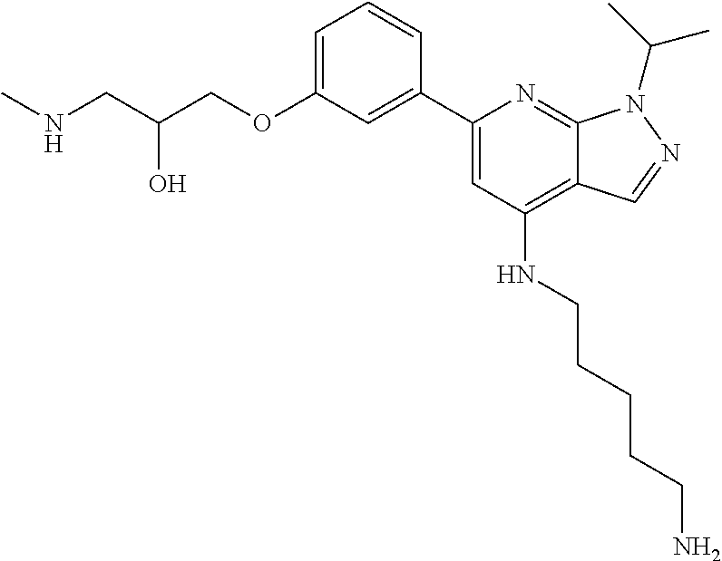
N(CC(COC1=CC=CC(C2=CC(NCCCCCN)=C3C(=N2)N(C(C)C)N=C3)=C1)O)C
